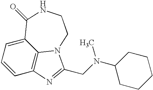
C1=CC2=C3C(=C1)C(=O)NCCN3C(CN(C1CCCCC1)C)=N2
